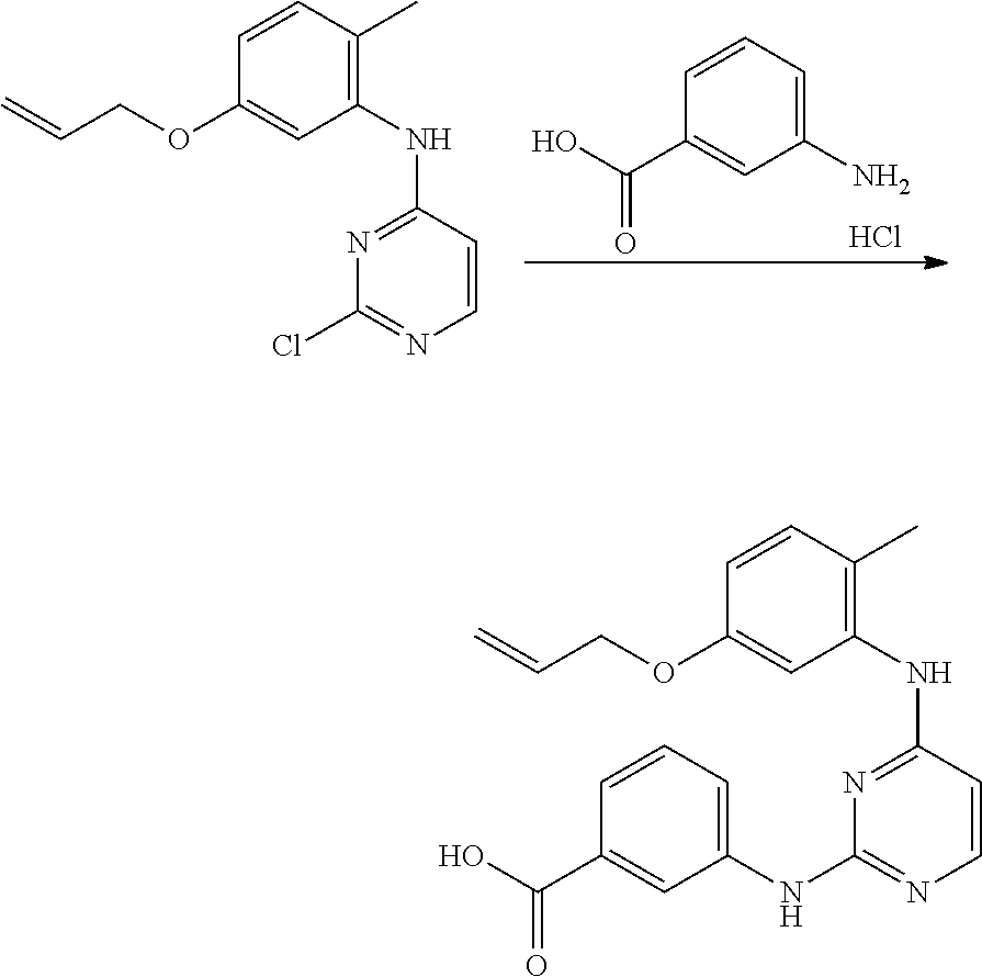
C1(C)=C(NC2=NC(Cl)=NC=C2)C=C(OCC=C)C=C1.C1(N)=CC=CC(C(=O)O)=C1.Cl.C1(C)=C(NC2=NC(NC3=CC=CC(C(=O)O)=C3)=NC=C2)C=C(OCC=C)C=C1
